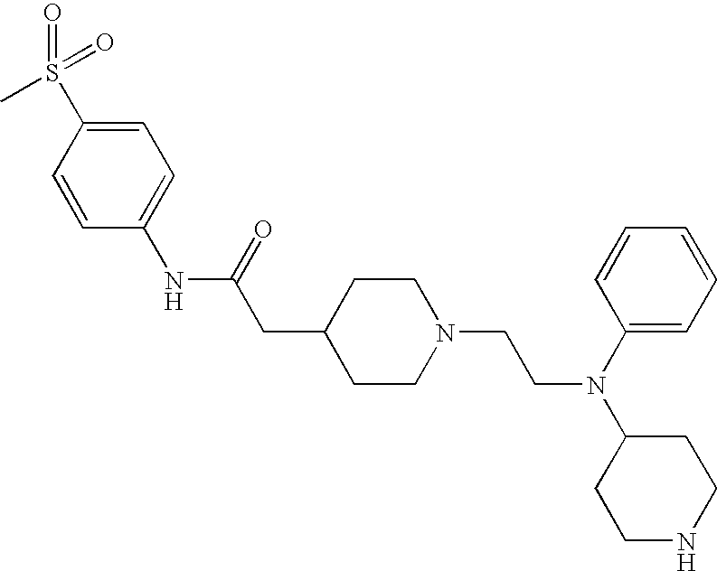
C1=C(S(=O)(=O)C)C=CC(NC(=O)CC2CCN(CCN(C3=CC=CC=C3)C3CCNCC3)CC2)=C1
